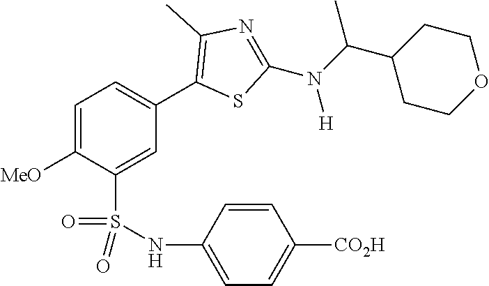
C1=C([MeO])C(S(NC2=CC=C([CO2H])C=C2)(=O)=O)=CC(C2=C(C)N=C(N(C(C3CCOCC3)C)[H])S2)=C1
